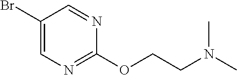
C1(Br)=CN=C(OCCN(C)C)N=C1
